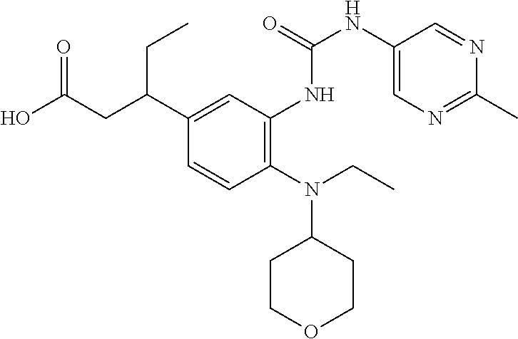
C1(N(C2CCOCC2)CC)=C(NC(NC2=CN=C(C)N=C2)=O)C=C(C(CC(O)=O)CC)C=C1
